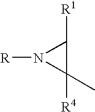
C1([R4])(C)C([R1])N1[R]
